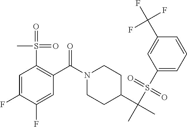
C1(S(C(C)(C2CCN(C(=O)C3=C(S(=O)(=O)C)C=C(F)C(F)=C3)CC2)C)(=O)=O)=CC=CC(C(F)(F)F)=C1
